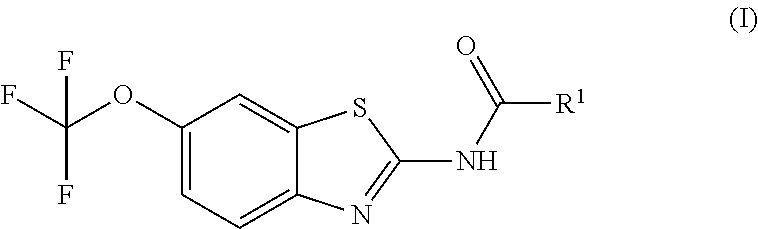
FC(OC1=CC=C2C(=C1)SC(NC(=O)[R1])=N2)(F)F
